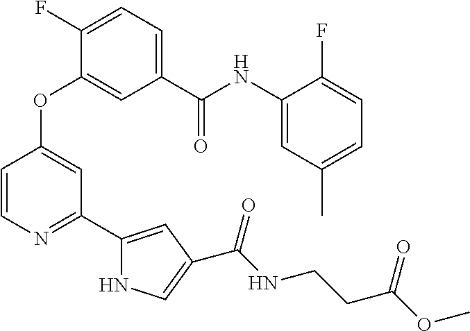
C1(F)=CC=C(C(NC2=CC(C)=CC=C2F)=O)C=C1OC1=CC(C2=CC(C(NCCC(=O)OC)=O)=CN2)=NC=C1
